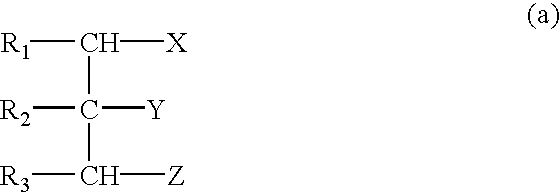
[R1]C([X])C([Y])([R2])C([Z])[R3]
